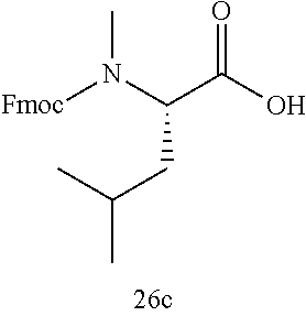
[Fmoc]N(C(C(O)=O)CC(C)C)C
